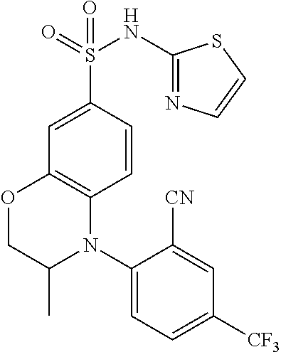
C1=CC(S(=O)(=O)NC2=NC=CS2)=CC2=C1N(C1=CC=C([CF3])C=C1[CN])C(C)CO2
